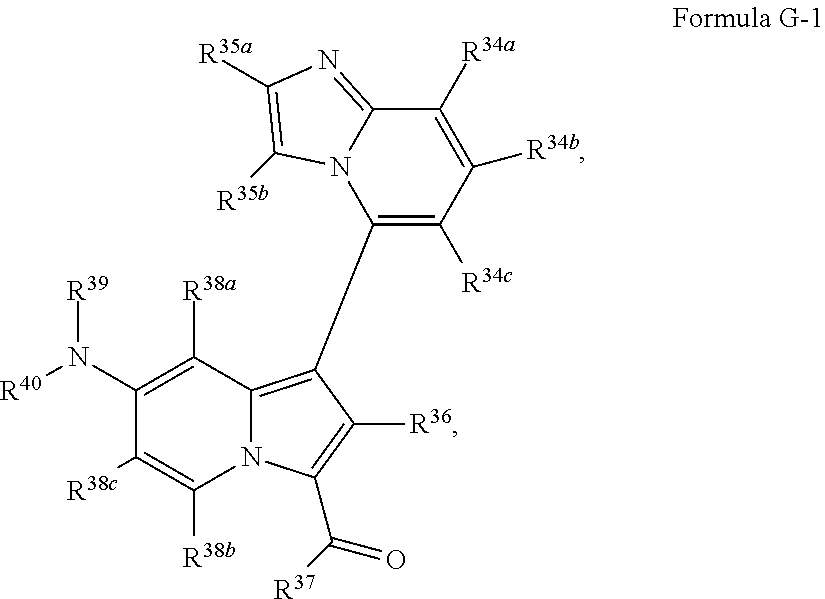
C1(N([R40])[R39])=C([R38a])C2=C(C3=C([R34c])C([R34b])=C([R34a])C4=NC([R35a])=C([R35b])N34)C([R36])=C(C([R37])=O)N2C([R38b])=C1[R38c]
